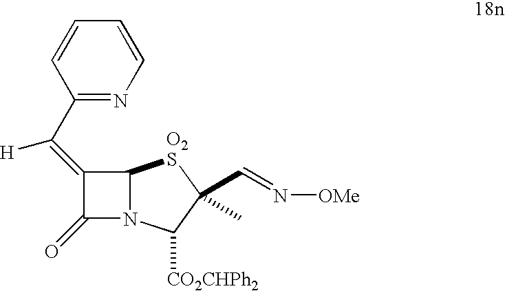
C1(C(=C2C(=O)N3C2[O2S]C(C=N[OMe])(C)C3[CO2CHPh2])[H])=NC=CC=C1
